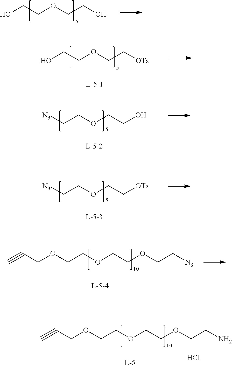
OCCOCCO.OCCOCC[OTs].[N3]CCOCCO.[N3]CCOCC[OTs].C#CCOCCOCCOCC[N3].C#CCOCCOCCOCCN.Cl
